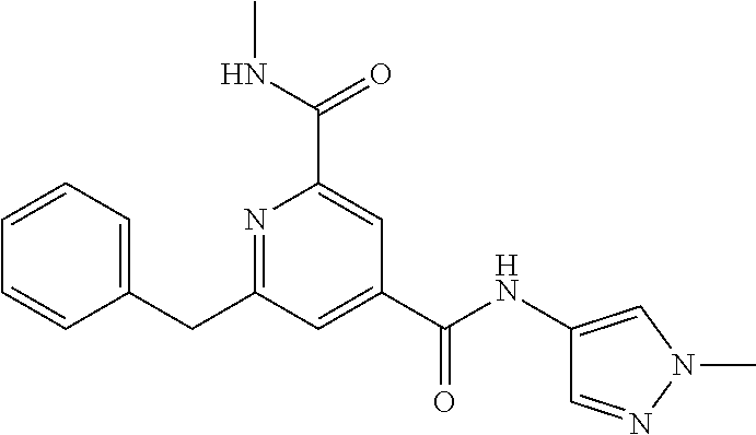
N1=C(CC2=CC=CC=C2)C=C(C(NC2=CN(C)N=C2)=O)C=C1C(NC)=O
